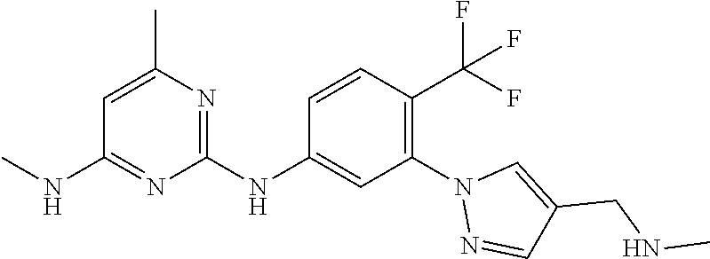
C1=C(C)N=C(NC2=CC(N3N=CC(CNC)=C3)=C(C(F)(F)F)C=C2)N=C1NC
